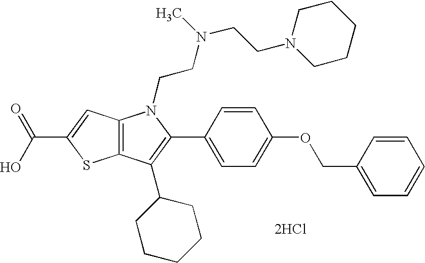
C12=C(C(C3CCCCC3)=C(C3=CC=C(OCC4=CC=CC=C4)C=C3)N1CCN(CCN1CCCCC1)C)SC(C(O)=O)=C2.[2HCl]
